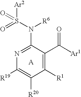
C1(C([Ar1])=O)=C([R1])C([R20])=C([R19])N=C1N(S(=O)([Ar2])=O)[R6]
